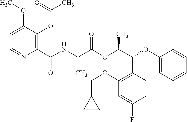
C1=C(OC)C(OC(C)=O)=C(C(NC(C(OC(C(C2=C(OCC3CC3)C=C(F)C=C2)OC2=CC=CC=C2)C)=O)C)=O)N=C1
